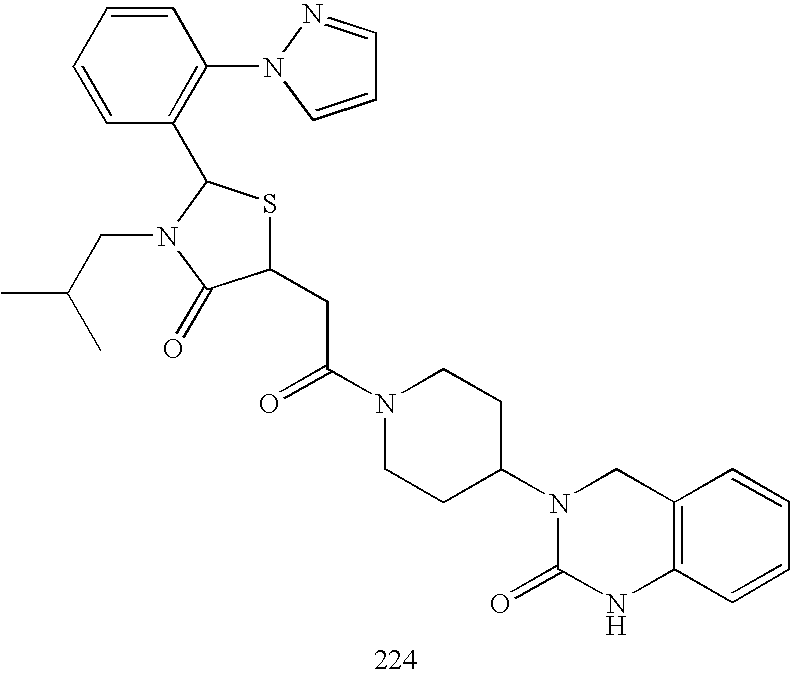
C1(CC(N2CCC(N3C(=O)NC4=C(C3)C=CC=C4)CC2)=O)SC(C2=C(N3C=CC=N3)C=CC=C2)N(CC(C)C)C1=O
